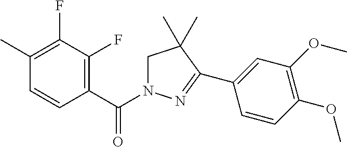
C1(C)=C(F)C(F)=C(C(N2CC(C)(C)C(C3=CC(OC)=C(OC)C=C3)=N2)=O)C=C1
